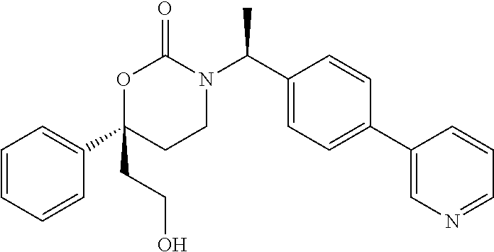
C1(C(N2C(=O)OC(C3=CC=CC=C3)(CCO)CC2)C)=CC=C(C2=CN=CC=C2)C=C1
